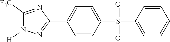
C1=CC(S(=O)(C2=CC=CC=C2)=O)=CC=C1C1=NN([H])C([F3C])=N1
